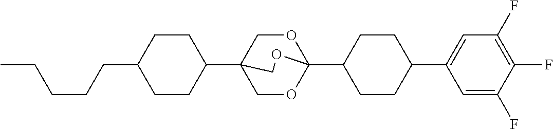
C1(C23COC(C4CCC(C5=CC(F)=C(F)C(F)=C5)CC4)(OC2)OC3)CCC(CCCCC)CC1
